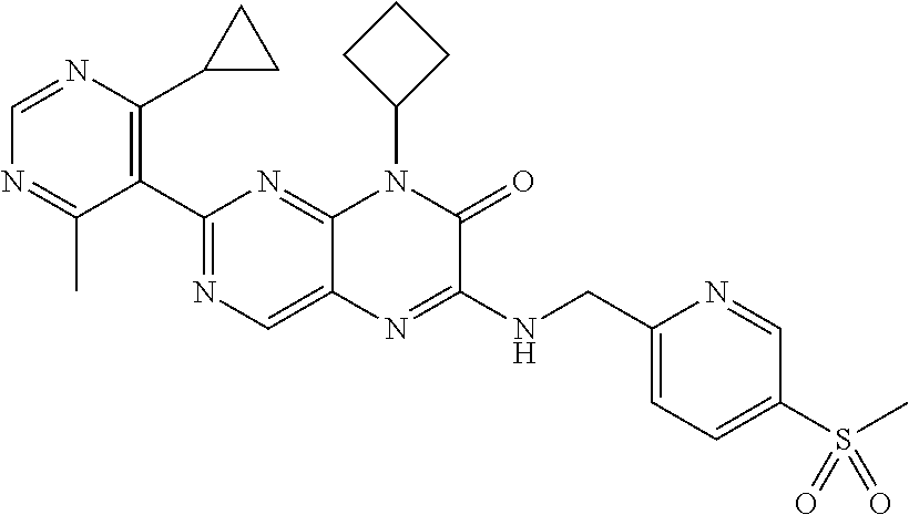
C1(C2=NC=C3C(=N2)N(C2CCC2)C(=O)C(NCC2=CC=C(S(C)(=O)=O)C=N2)=N3)=C(C2CC2)N=CN=C1C
